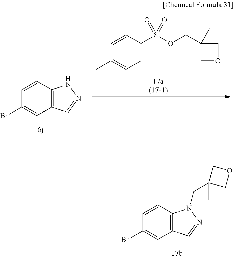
C12=C(C=CC(Br)=C1)N(CC1(C)COC1)N=C2.C12=C(C=CC(Br)=C1)NN=C2.C1=C(S(OCC2(C)COC2)(=O)=O)C=CC(C)=C1
